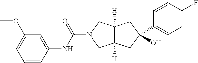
C1(C2(O)CC3([H])C([H])(CN(C(NC4=CC(OC)=CC=C4)=O)C3)C2)=CC=C(F)C=C1
